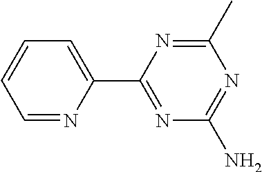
C1=C(C2=NC(N)=NC(C)=N2)N=CC=C1
